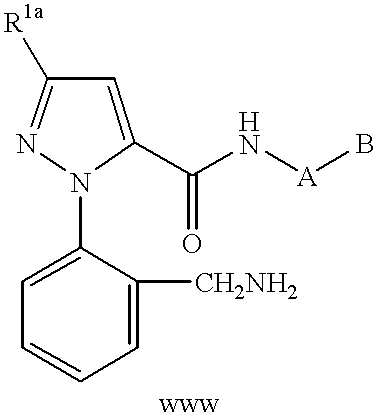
C1=C(N2C(C(N[A]B)=O)=CC([R1a])=N2)C([CH2NH2])=CC=C1
